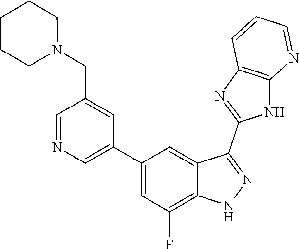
C1=NC=C(C2=CC(F)=C3C(=C2)C(C2=NC4=C(N2)N=CC=C4)=NN3)C=C1CN1CCCCC1
